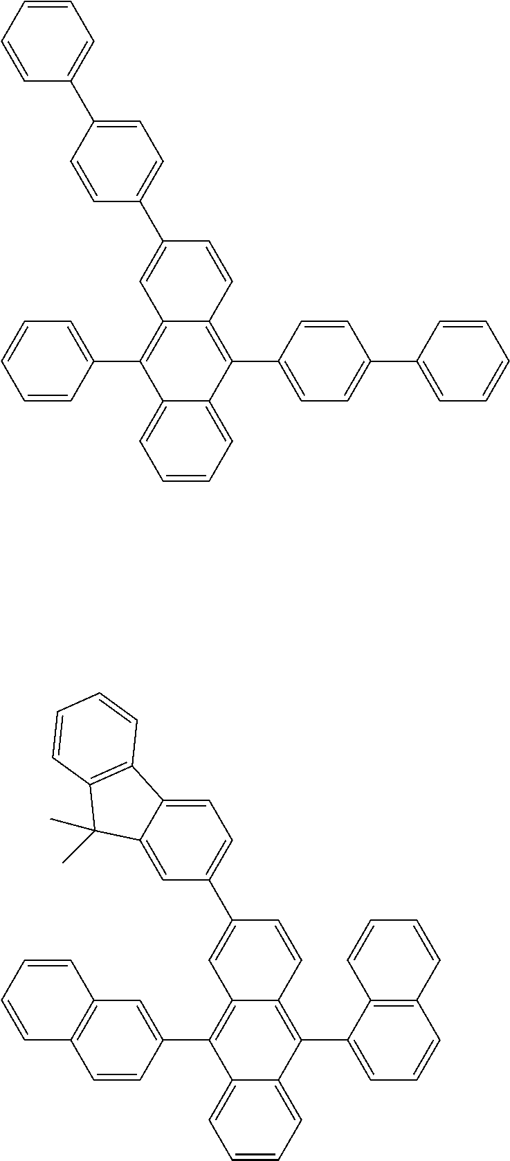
C1=CC=C2C(=C1)C(C1=CC=CC=C1)=C1C(=C2C2=CC=C(C3=CC=CC=C3)C=C2)C=CC(C2=CC=C(C3=CC=CC=C3)C=C2)=C1.C1=CC=C2C(=C1)C(C1=CC3=C(C=C1)C=CC=C3)=C1C(=C2C2=CC=CC3=C2C=CC=C3)C=CC(C2=CC=C3C(=C2)C(C)(C)C2=C3C=CC=C2)=C1
